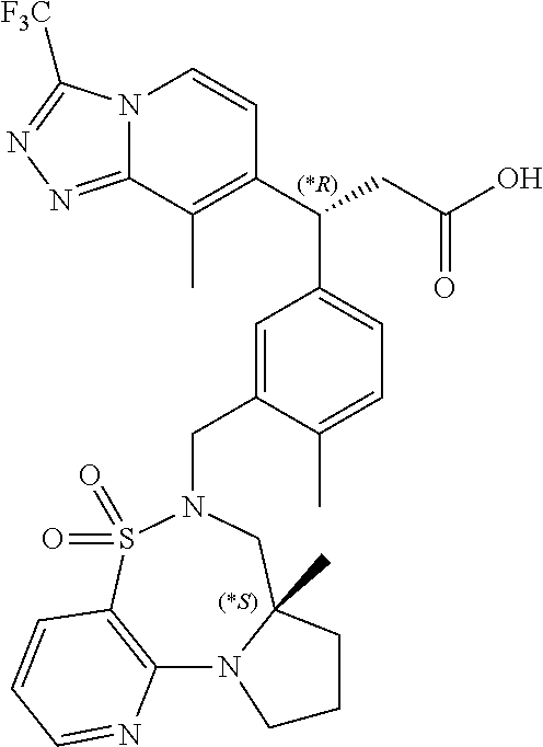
N12C(=NN=C1[F3C])C(C)=C(C(CC(O)=O)C1=CC=C(C)C(CN3CC4(C)N(C5=C(S3(=O)=O)C=CC=N5)CCC4)=C1)C=C2.[(*R)].[(*S)]
